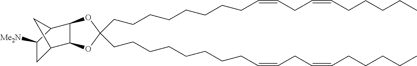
C(CCCCCCCC=CCC=CCCCCC)C1(CCCCCCCCC=CCC=CCCCCC)OC2C(O1)C1C([Me2N])CC2C1
